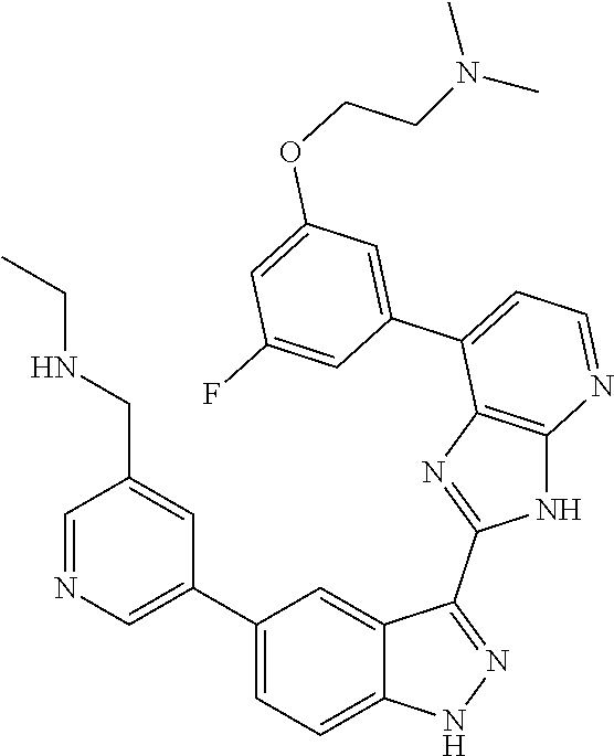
C1=NC=C(C2=CC=C3C(=C2)C(C2=NC4=C(N2)N=CC=C4C2=CC(OCCN(C)C)=CC(F)=C2)=NN3)C=C1CNCC
